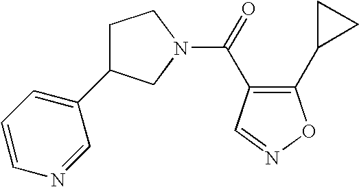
C1=CC=C(C2CCN(C(=O)C3=C(C4CC4)ON=C3)C2)C=N1
